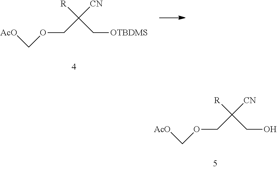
O(CC([CN])([R])C[OTBDMS])C[AcO].O(CC([CN])([R])CO)C[AcO]
